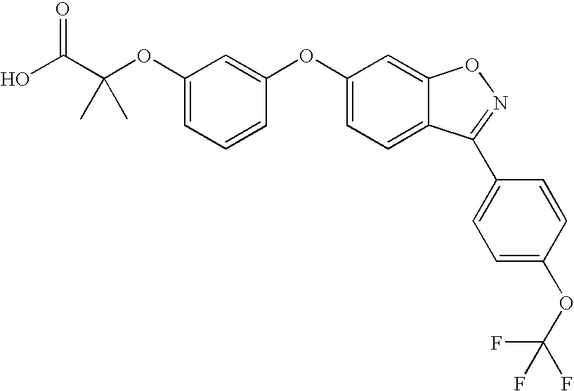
C1(OC(C(O)=O)(C)C)=CC=CC(OC2=CC=C3C(=C2)ON=C3C2=CC=C(OC(F)(F)F)C=C2)=C1
